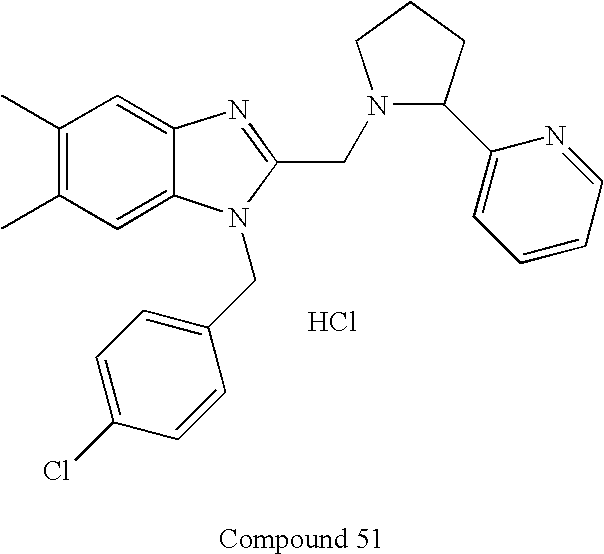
C1(C)=C(C)C=C2C(=C1)N=C(CN1C(C3=CC=CC=N3)CCC1)N2CC1=CC=C(Cl)C=C1.Cl
